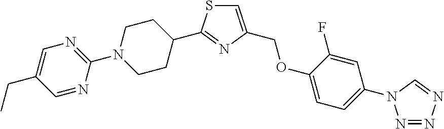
C1=C(COC2=CC=C(N3N=NN=C3)C=C2F)N=C(C2CCN(C3=NC=C(CC)C=N3)CC2)S1
